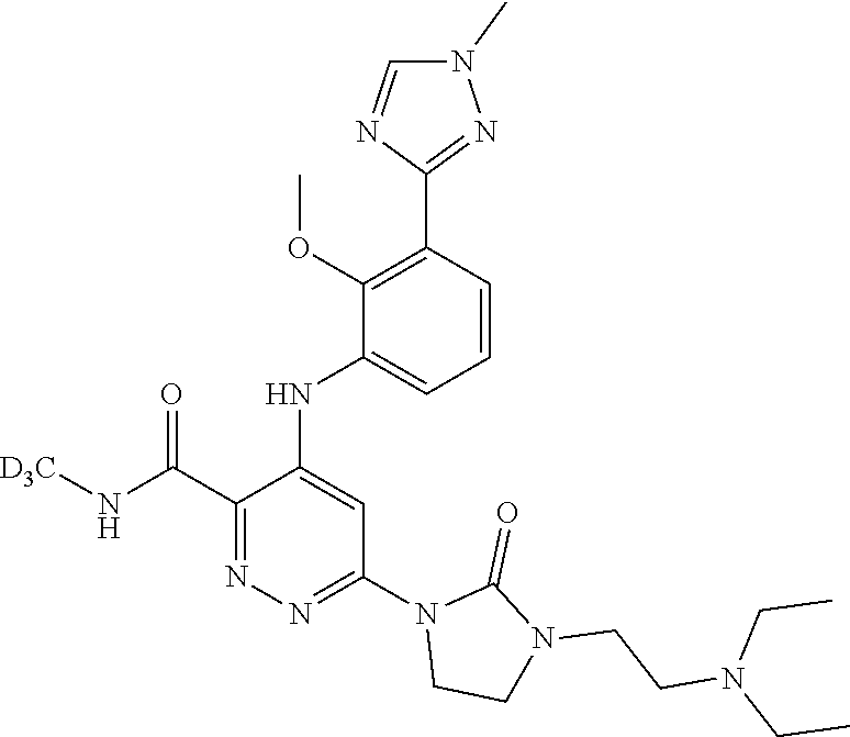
C1=CC(C2=NN(C)C=N2)=C(OC)C(NC2=CC(N3CCN(CCN(CC)CC)C3=O)=NN=C2C(N[D3C])=O)=C1
